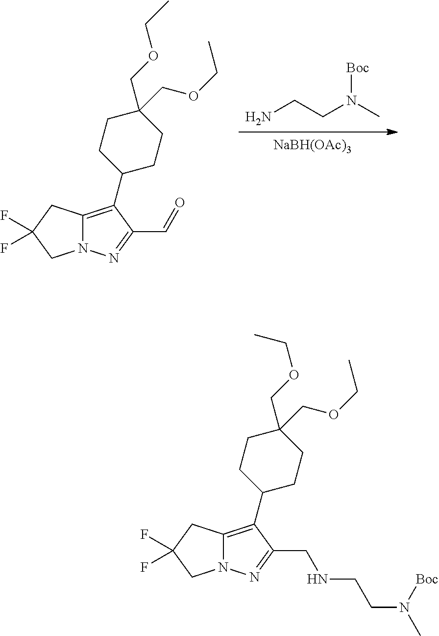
[NaBH(OAc)3].NCCN(C)[Boc].C12=C(C3CCC(COCC)(COCC)CC3)C(C=O)=NN1CC(F)(F)C2.C12=C(C3CCC(COCC)(COCC)CC3)C(CNCCN(C)[Boc])=NN1CC(F)(F)C2
